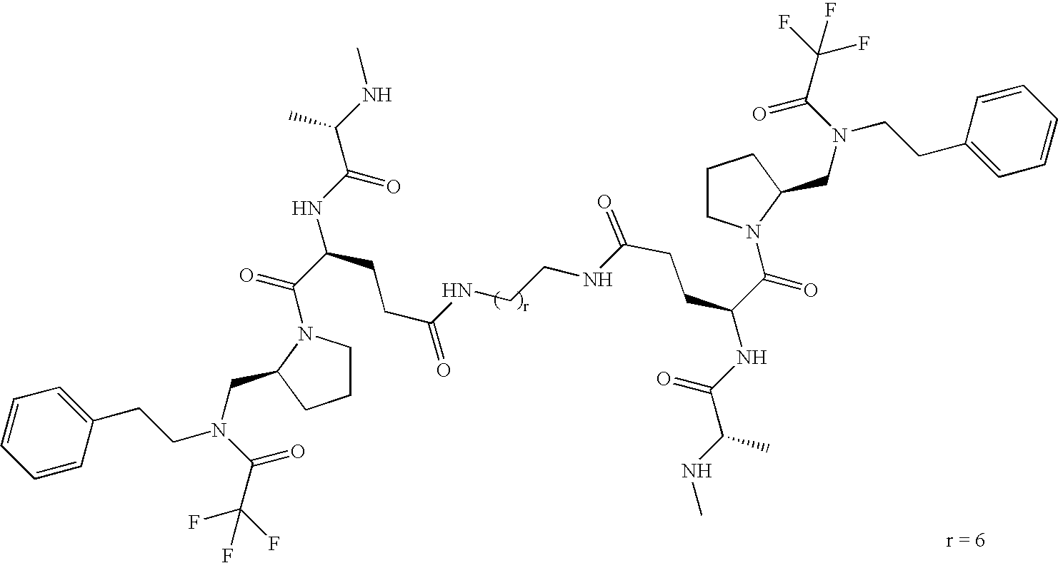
C1=CC=CC(CCN(CC2N(C(C(NC(C(NC)C)=O)CCC(NCCNC(=O)CCC(C(=O)N3CCCC3CN(CCC3=CC=CC=C3)C(=O)C(F)(F)F)NC(C(NC)C)=O)=O)=O)CCC2)C(C(F)(F)F)=O)=C1
